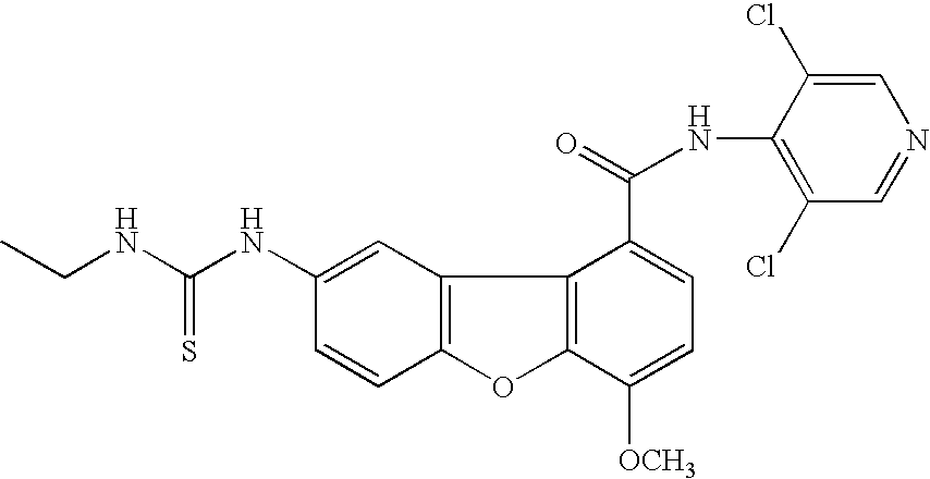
C12=C(C=C(NC(=S)NCC)C=C1)C1=C(O2)C([OCH3])=CC=C1C(=O)NC1=C(Cl)C=NC=C1Cl
